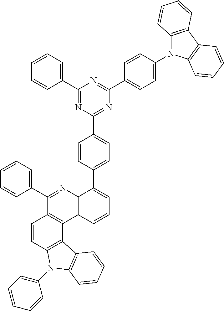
C1(C2=CC=CC=C2)=NC(C2=CC=C(C3=CC=CC4=C3N=C(C3=CC=CC=C3)C3=C4C4=C(C=C3)N(C3=CC=CC=C3)C3=C4C=CC=C3)C=C2)=NC(C2=CC=C(N3C4=C(C5=C3C=CC=C5)C=CC=C4)C=C2)=N1
